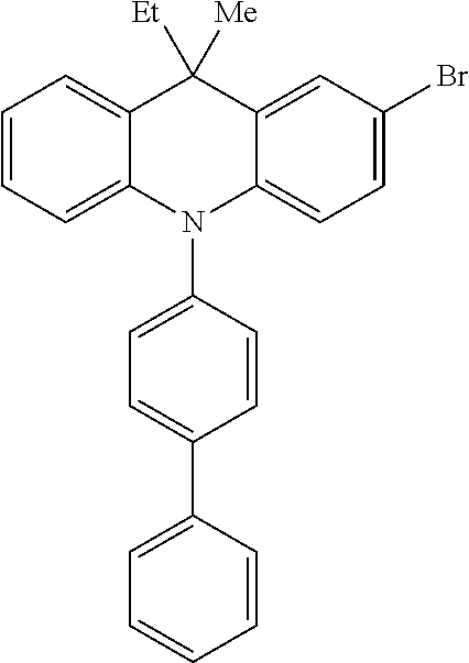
C1=CC=C2C(=C1)C([Et])([Me])C1=CC(Br)=CC=C1N2C1=CC=C(C2=CC=CC=C2)C=C1
